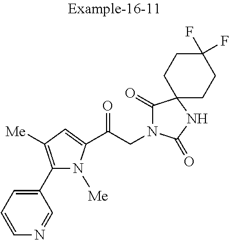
C1=CC=C(C2=C([Me])C=C(C(CN3C(=O)C4(NC3=O)CCC(F)(F)CC4)=O)N2[Me])C=N1
